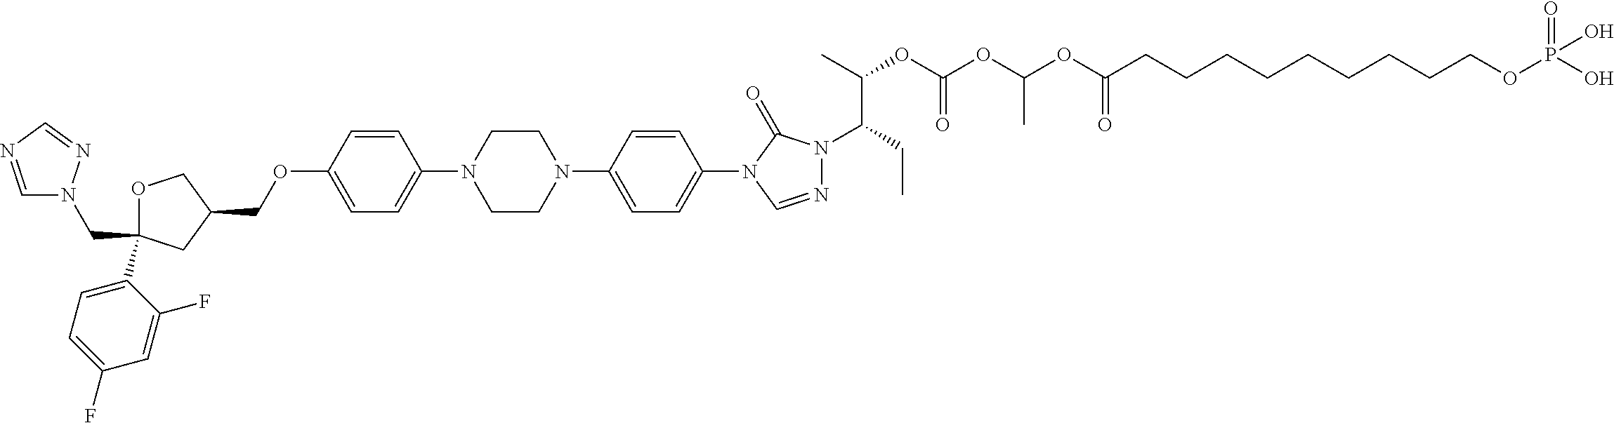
C1OC(C2=CC=C(F)C=C2F)(CN2C=NC=N2)CC1COC1=CC=C(N2CCN(C3=CC=C(N4C=NN(C(CC)C(C)OC(OC(OC(CCCCCCCCCOP(O)(=O)O)=O)C)=O)C4=O)C=C3)CC2)C=C1
